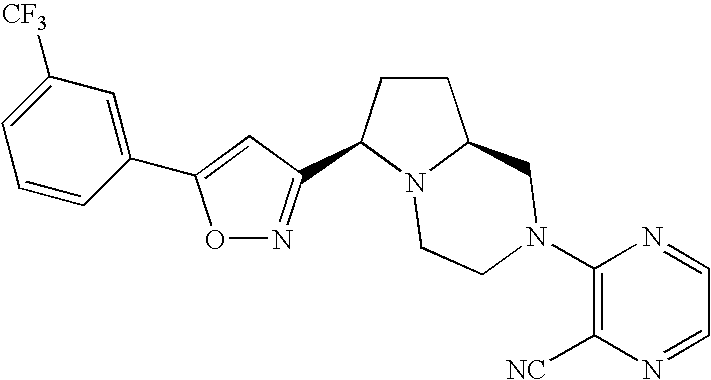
O1N=C(C2CCC3N2CCN(C2=C([NC])N=CC=N2)C3)C=C1C1=CC([CF3])=CC=C1
